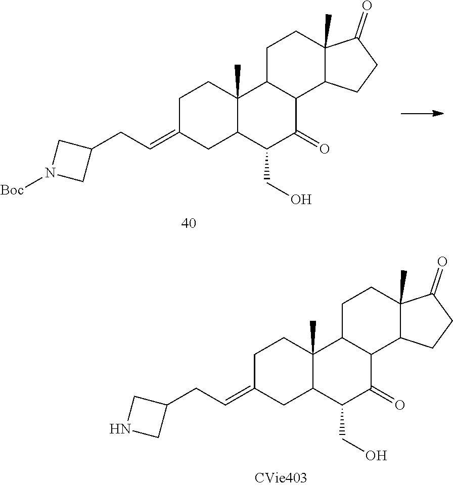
C1CC2(C)C(CC1=CCC1CNC1)C(CO)C(=O)C1C2CCC2(C)C1CCC2=O.C1CC2(C)C(CC1=CCC1CN([Boc])C1)C(CO)C(=O)C1C2CCC2(C)C1CCC2=O
